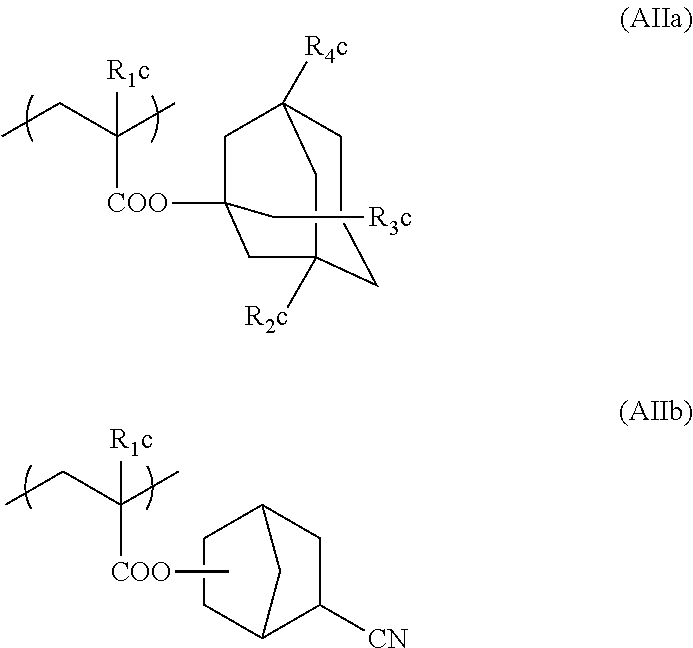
C1CCC2([R2c])CC1([R4c])CC([COO]C([R1c])(C)CC)(C[R3c])C2.C12C([CN])CC(C1)CC2.C[COO]C([R1c])(C)CC
